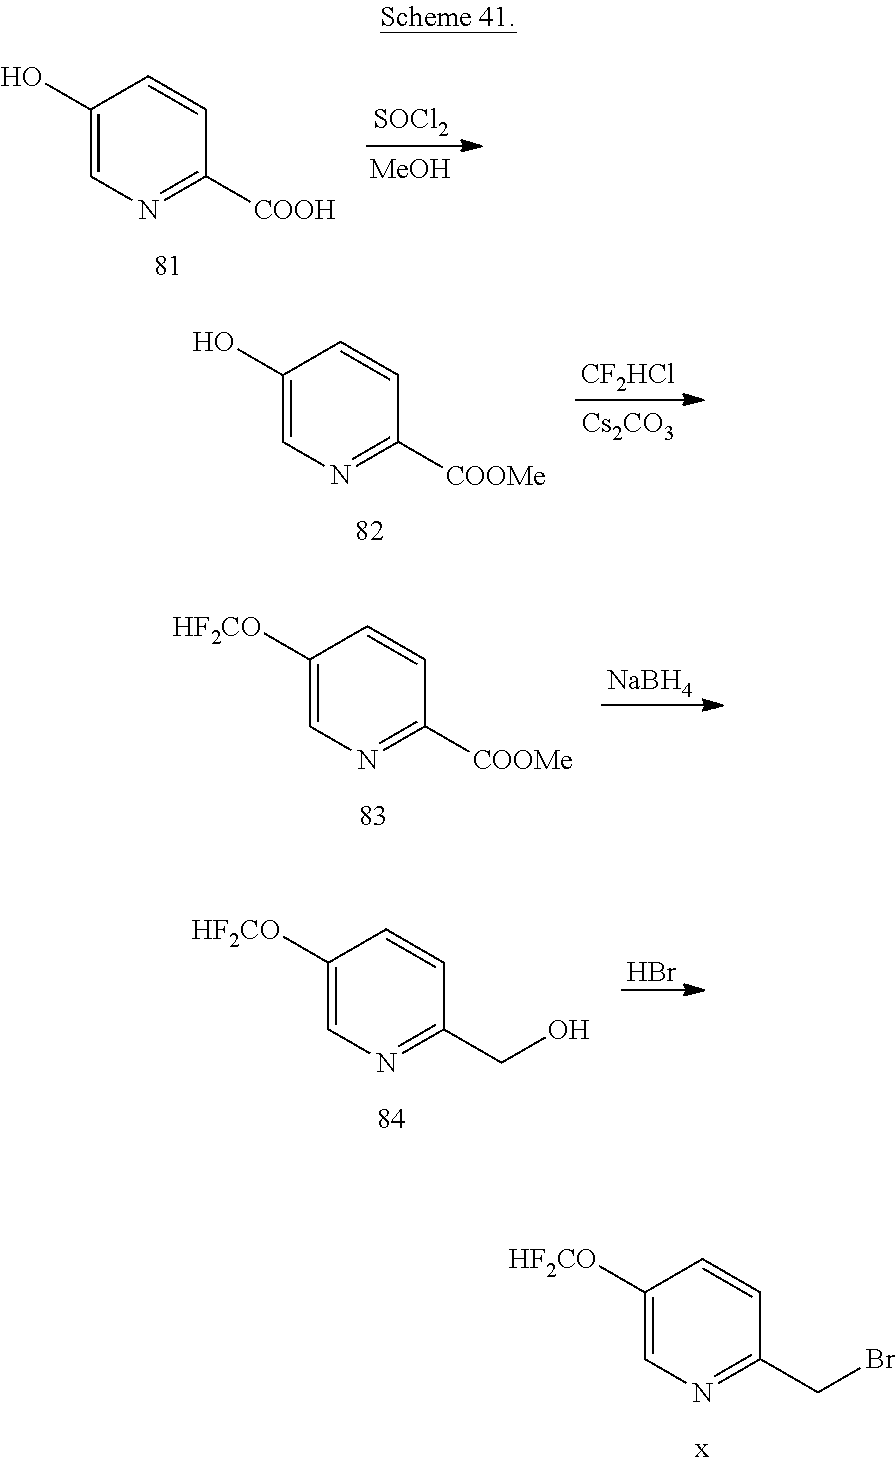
C1(O)=CN=C([COOH])C=C1.[SOCl2].[MeOH].[CF2HCl].[Cs2CO3].C1(O)=CN=C([COOMe])C=C1.[NaBH4].C1([HF2CO])=CN=C([COOMe])C=C1.Br.C1([HF2CO])=CN=C(CO)C=C1.C1([HF2CO])=CN=C(CBr)C=C1
